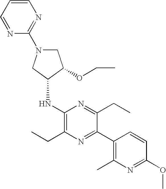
C1N(C2=NC=CC=N2)CC(NC2=C(CC)N=C(C3=C(C)N=C(OC)C=C3)C(CC)=N2)C1OCC
